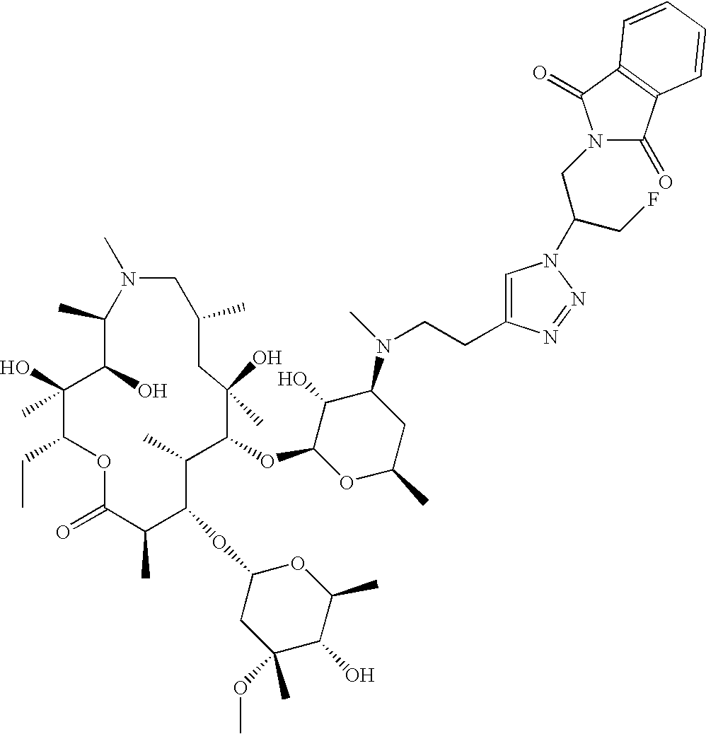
C1(C)C(O)C(O)(C)C(CC)OC(=O)C(C)C(OC2CC(C)(OC)C(O)C(C)O2)C(C)C(OC2OC(C)CC(N(C)CCC3=CN(C(CF)CN4C(=O)C5=C(C4=O)C=CC=C5)N=N3)C2O)C(O)(C)CC(C)CN1C
